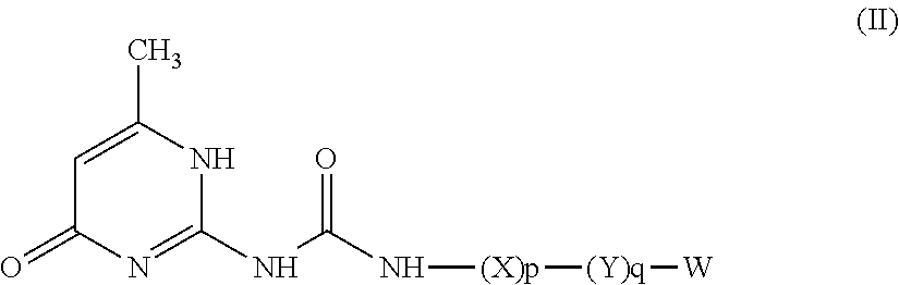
C1(NC(N[(X)p][(Y)q][W])=O)=NC(=O)C=C(C)N1
